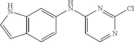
C12=C(C=CC(NC3=CC=NC(Cl)=N3)=C1)C=CN2
